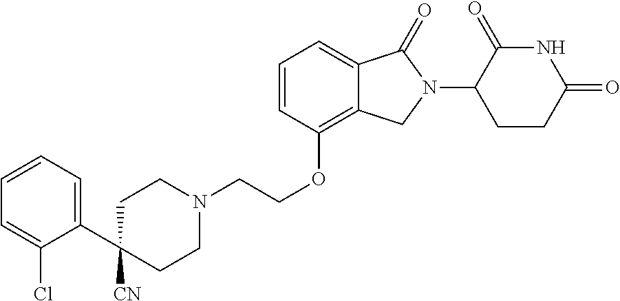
C(COC1=C2C(=CC=C1)C(=O)N(C1C(=O)NC(=O)CC1)C2)N1CCC([CN])(C2=CC=CC=C2Cl)CC1
